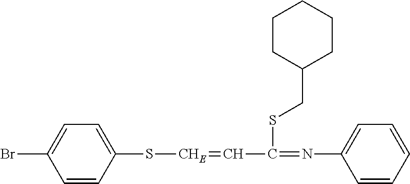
C1=CC(S[CHE]=CC(=NC2=CC=CC=C2)SCC2CCCCC2)=CC=C1Br
